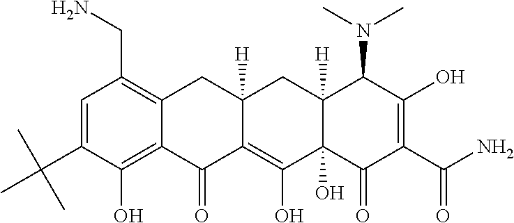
C1=C(C(C)(C)C)C(O)=C2C(=C1CN)CC1([H])C(=C(O)C3(O)C([H])(C1)C(N(C)C)C(O)=C(C(N)=O)C3=O)C2=O
